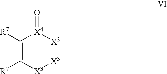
C1([R7])=C([R7])[X3][X3][X3][X4]1=O
